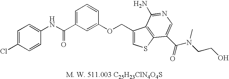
C1=C(Cl)C=CC(NC(C2=CC=CC(OCC3=CSC4=C3C(N)=NC=C4C(N(CCO)C)=O)=C2)=O)=C1
